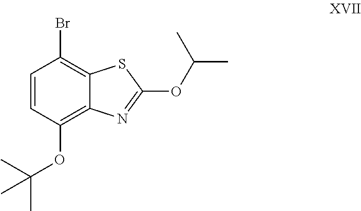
C1=CC(OC(C)(C)C)=C2C(=C1Br)SC(OC(C)C)=N2
